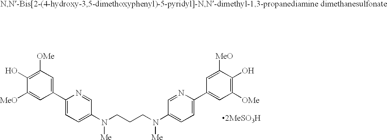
C1(C2=CC=C(N(CCCN(C3=CC=C(C4=CC([OMe])=C(O)C([MeO])=C4)N=C3)[Me])[Me])C=N2)=CC([OMe])=C(O)C([MeO])=C1
